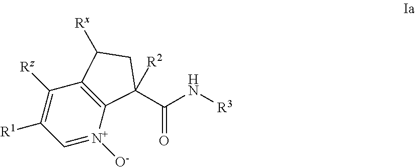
C1=[N+]([O-])C2=C(C([Rz])=C1[R1])C([Rx])CC2([R2])C(N[R3])=O
